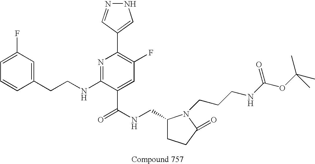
C1=CC(CCNC2=NC(C3=CNN=C3)=C(F)C=C2C(NCC2CCC(=O)N2CCCNC(OC(C)(C)C)=O)=O)=CC(F)=C1
